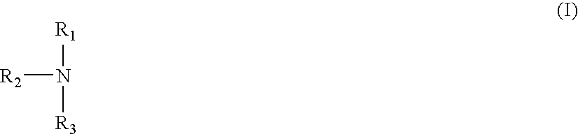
[R2]N([R1])[R3]
